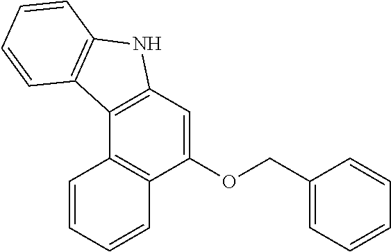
C1(OCC2=CC=CC=C2)=CC2=C(C3=C1C=CC=C3)C1=C(N2)C=CC=C1
